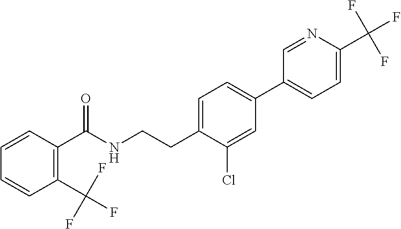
C(CNC(=O)C1=C(C(F)(F)F)C=CC=C1)C1=CC=C(C2=CC=C(C(F)(F)F)N=C2)C=C1Cl
